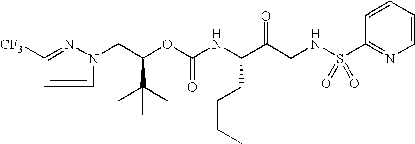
C1([CF3])=NN(CC(OC(NC(C(CNS(C2=NC=CC=C2)(=O)=O)=O)CCCC)=O)C(C)(C)C)C=C1
